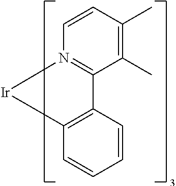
C1(C)=C(C)C2=N(C=C1)[Ir]C1=C2C=CC=C1
